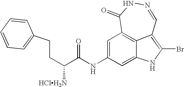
C1(=O)C2=C3C(=C(Br)NC3=CC(NC(=O)C([HClH2N])CCC3=CC=CC=C3)=C2)C=NN1
